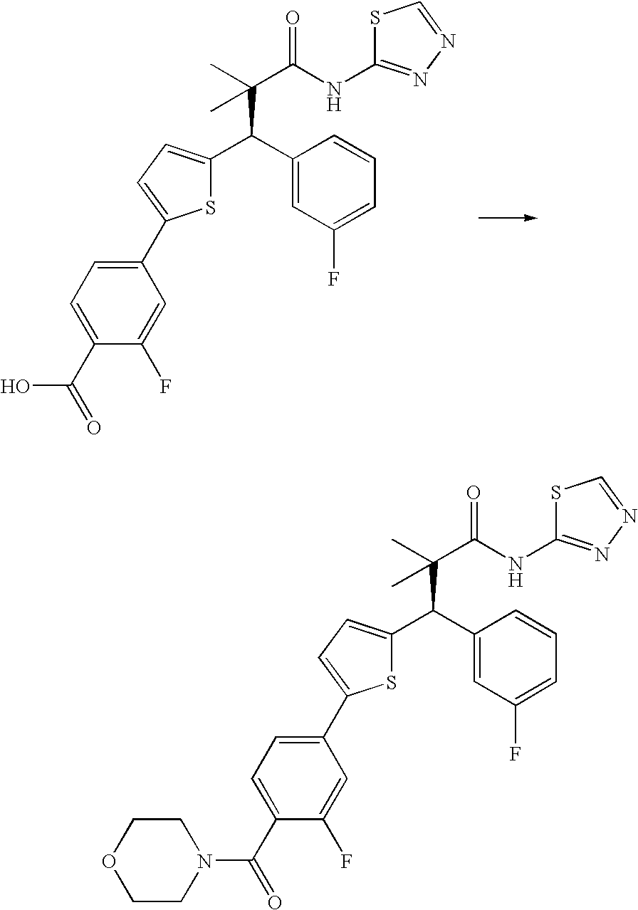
C(C1=CC(F)=CC=C1)(C(C)(C)C(=O)NC1=NN=CS1)C1=CC=C(C2=CC=C(C(=O)O)C(F)=C2)S1.C(C1=CC(F)=CC=C1)(C(C)(C)C(=O)NC1=NN=CS1)C1=CC=C(C2=CC=C(C(=O)N3CCOCC3)C(F)=C2)S1
